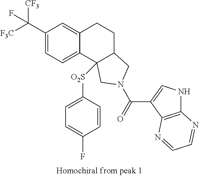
[F3C]C(C1=CC=C2C(=C1)CCC1C2([O2S]C2=CC=C(F)C=C2)CN(C(=O)C2=CNC3=C2N=CC=N3)C1)([CF3])F
